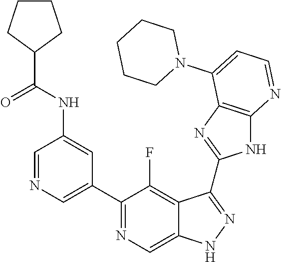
C1=NC=C(C2=NC=C3C(=C2F)C(C2=NC4=C(N2)N=CC=C4N2CCCCC2)=NN3)C=C1NC(=O)C1CCCC1
